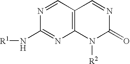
[R1]NC1=NC2=C(C=N1)C=NC(=O)N2[R2]
